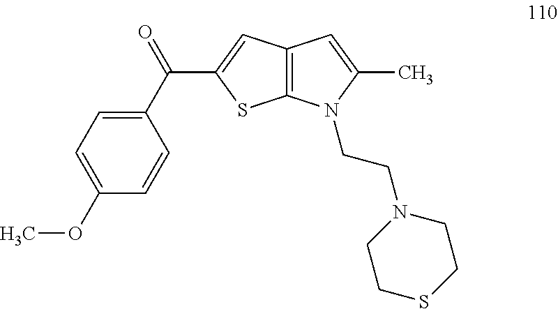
C1=C(OC)C=CC(C(=O)C2=CC3=C(S2)N(CCN2CCSCC2)C(C)=C3)=C1
